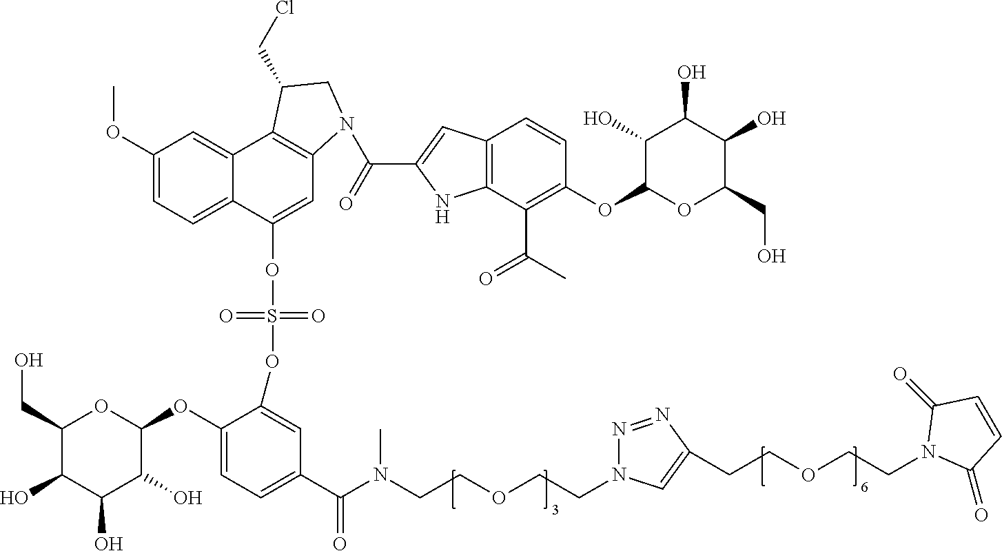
C1(CO)C(O)C(O)C(O)C(OC2=CC=C(C(N(CCOCCN3N=NC(CCOCCN4C(=O)C=CC4=O)=C3)C)=O)C=C2OS(=O)(=O)OC2=CC3=C(C4=CC(OC)=CC=C24)C(CCl)CN3C(=O)C2=CC3=C(N2)C(C(C)=O)=C(OC2OC(CO)C(O)C(O)C2O)C=C3)O1
